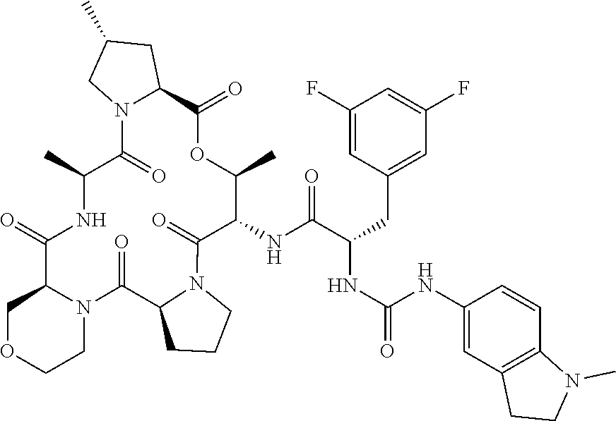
C1OCCN2C1C(=O)NC(C)C(=O)N1C(CC(C)C1)C(=O)OC(C)C(NC(C(NC(=O)NC1=CC3=C(C=C1)N(C)CC3)CC1=CC(F)=CC(F)=C1)=O)C(=O)N1CCCC1C2=O
